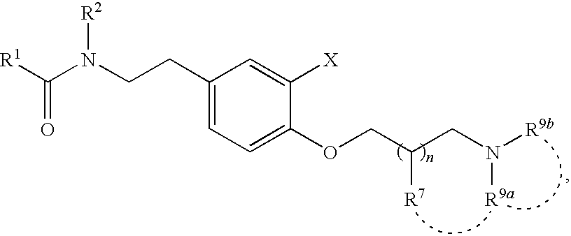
C(CC1=CC=C(OCC(CN([R9b])[R9a])[R7])C([X])=C1)N(C([R1])=O)[R2]
